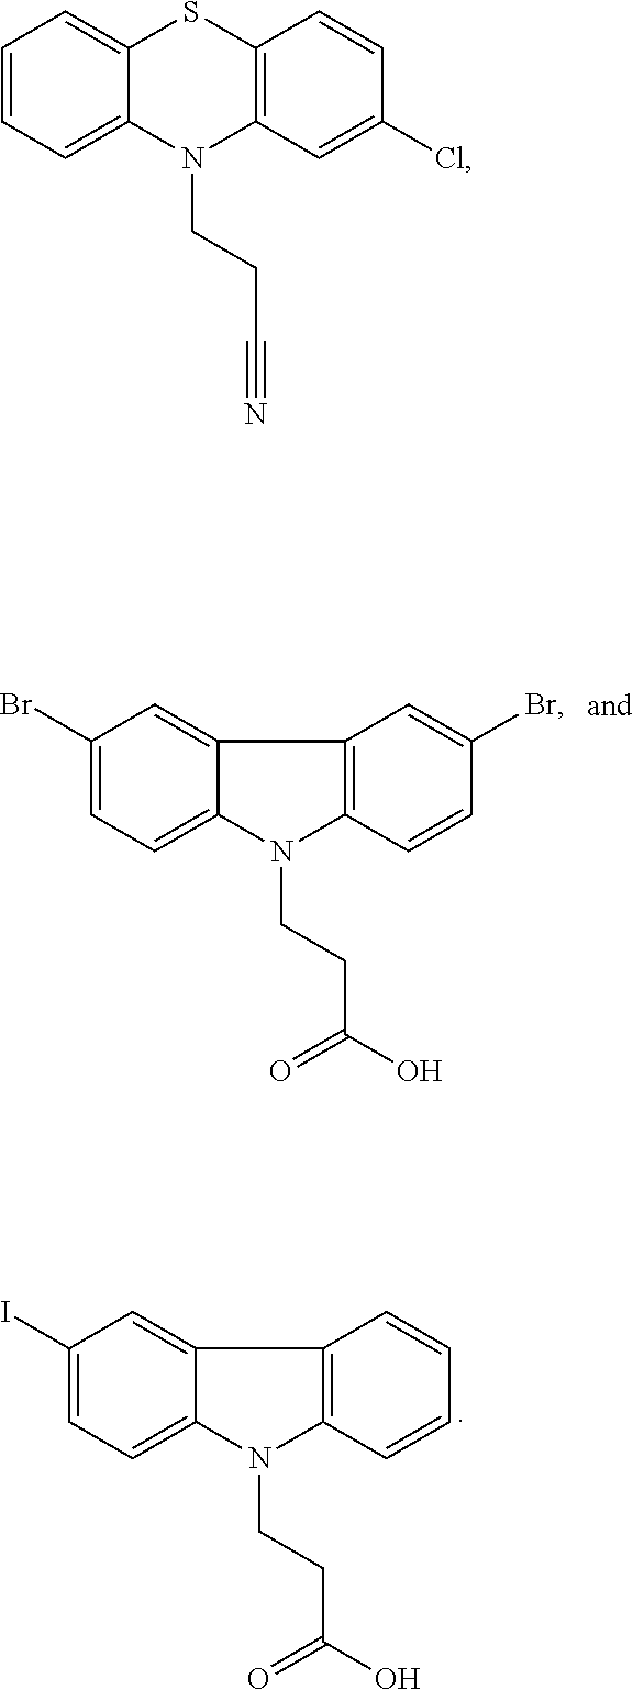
C1=C2C(=CC=C1Br)N(CCC(O)=O)C1=C2C=C(Br)C=C1.C1=C2C(=CC=C1I)N(CCC(O)=O)C1=C2C=CC=C1.C1=C2C(=CC=C1)N(CCC#N)C1=C(C=CC(Cl)=C1)S2
